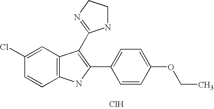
C1=C(Cl)C=CC2=C1C(C1=NCCN1)=C(C1=CC=C(OCC)C=C1)N2.Cl
